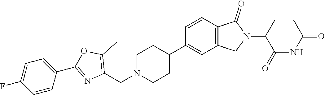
C1=CC2=C(C=C1C1CCN(CC3=C(C)OC(C4=CC=C(F)C=C4)=N3)CC1)CN(C1C(=O)NC(=O)CC1)C2=O
